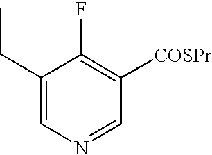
C1(CC)=CN=CC([COSPr])=C1F
